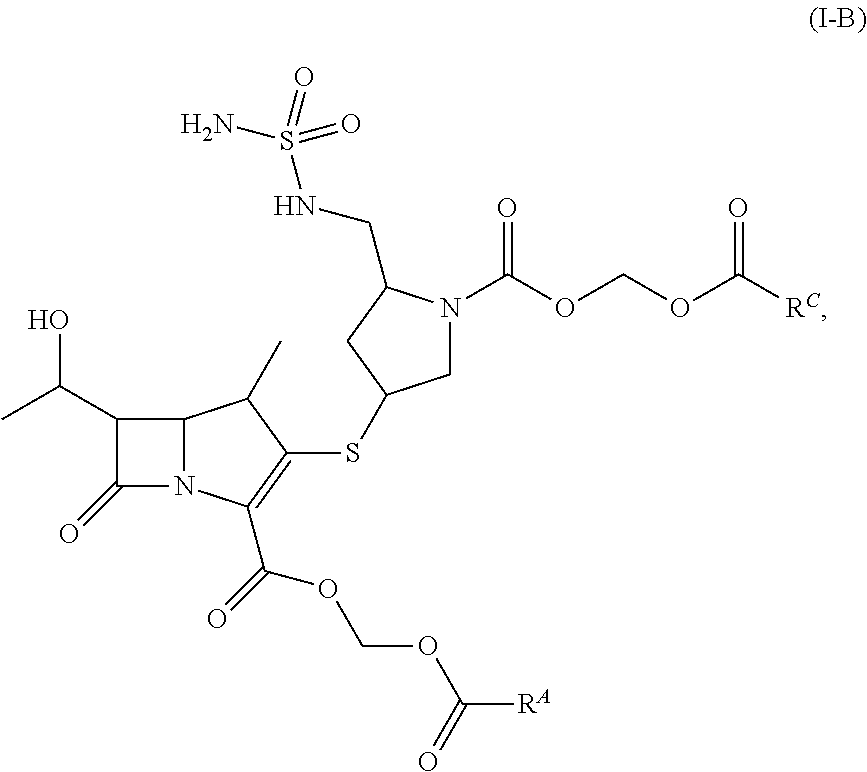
C1(C(C)O)C(=O)N2C1C(C)C(SC1CN(C(OCOC([RC])=O)=O)C(CNS(N)(=O)=O)C1)=C2C(OCOC([RA])=O)=O
